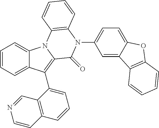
C1=CC=C2C(=C1)N1C(=C2C2=CC=CC3=C2C=NC=C3)C(=O)N(C2=CC=C3C(=C2)C2=C(O3)C=CC=C2)C2=C1C=CC=C2
